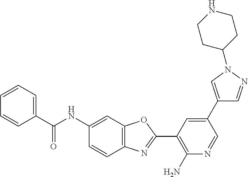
C1(C(NC2=CC3=C(C=C2)N=C(C2=C(N)N=CC(C4=CN(C5CCNCC5)N=C4)=C2)O3)=O)=CC=CC=C1
